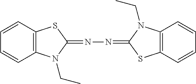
C12=C(C=CC=C1)SC(=NN=C1SC3=C(N1CC)C=CC=C3)N2CC
